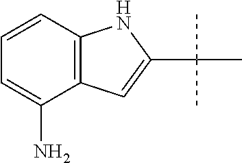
C12=C(C(N)=CC=C1)C=C(C(C)(C)C)N2
